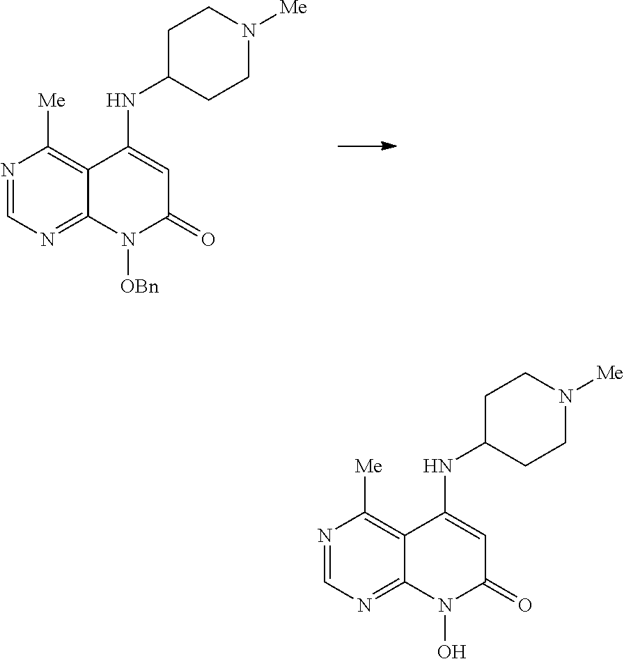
N1=CN=C2C(=C1[Me])C(NC1CCN([Me])CC1)=CC(=O)N2[OBn].N1=CN=C2C(=C1[Me])C(NC1CCN([Me])CC1)=CC(=O)N2O
